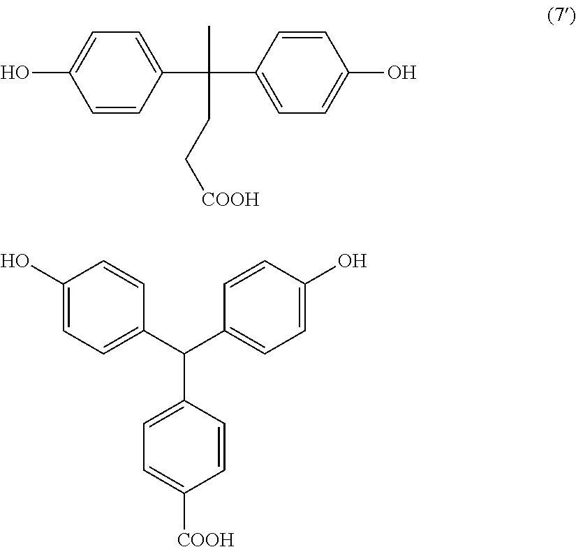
C1=CC(C(C)(C2=CC=C(O)C=C2)CC[COOH])=CC=C1O.C1=CC(C(C2=CC=C(O)C=C2)C2=CC=C(O)C=C2)=CC=C1[COOH]
